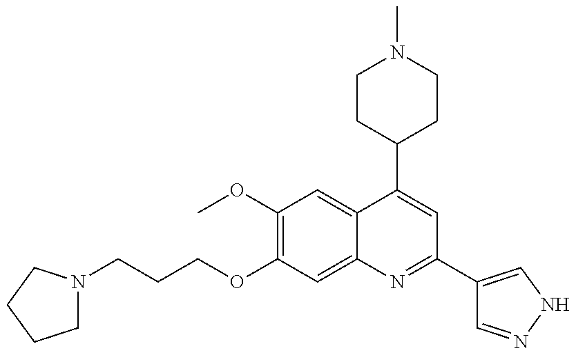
C(OC1=C(OC)C=C2C(=C1)N=C(C1=CNN=C1)C=C2C1CCN(C)CC1)CCN1CCCC1
